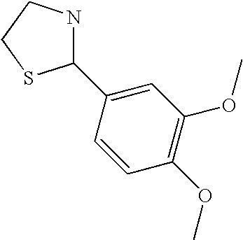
C1(C2=CC(OC)=C(OC)C=C2)NCCS1
